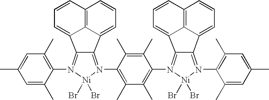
C1=C(C)C(N2=C3C4=CC=CC5=C4C(=CC=C5)C3=N(C3=C(C)C(C)=C(N4=C5C6=CC=CC7=C6C(=CC=C7)C5=N(C5=C(C)C=C(C)C=C5C)[Ni]4(Br)Br)C(C)=C3C)[Ni]2(Br)Br)=C(C)C=C1C
